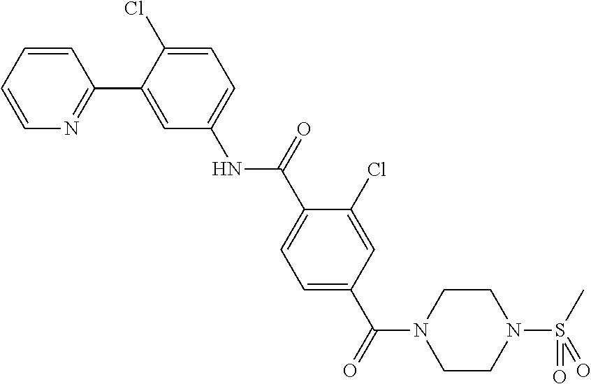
C1=CC=CN=C1C1=CC(NC(C2=CC=C(C(=O)N3CCN(S(=O)(C)=O)CC3)C=C2Cl)=O)=CC=C1Cl
